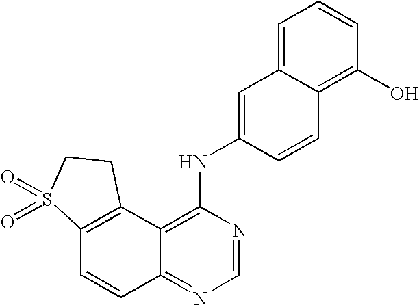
C12=C(C3=C(NC4=CC5=CC=CC(O)=C5C=C4)N=CN=C3C=C1)CCS2(=O)=O
